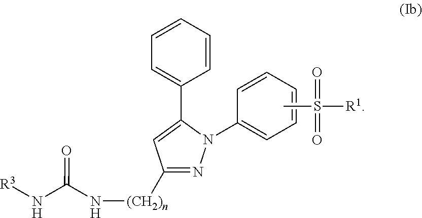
CS([R1])(=O)=O.C1(N2N=C([(CH2)n]NC(N[R3])=O)C=C2C2=CC=CC=C2)=CC=CC=C1
